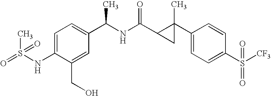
C1=C(NS(=O)(C)=O)C(CO)=CC(C(C)NC(=O)C2CC2(C2=CC=C(S([CF3])(=O)=O)C=C2)C)=C1
